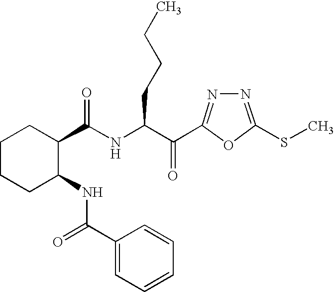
C1C(C(NC(C(=O)C2=NN=C(SC)O2)CCCC)=O)C(NC(=O)C2=CC=CC=C2)CCC1
